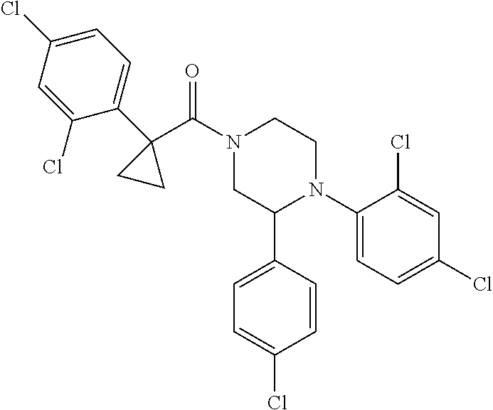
C(N1CC(C2=CC=C(Cl)C=C2)N(C2=CC=C(Cl)C=C2Cl)CC1)(C1(C2=CC=C(Cl)C=C2Cl)CC1)=O
